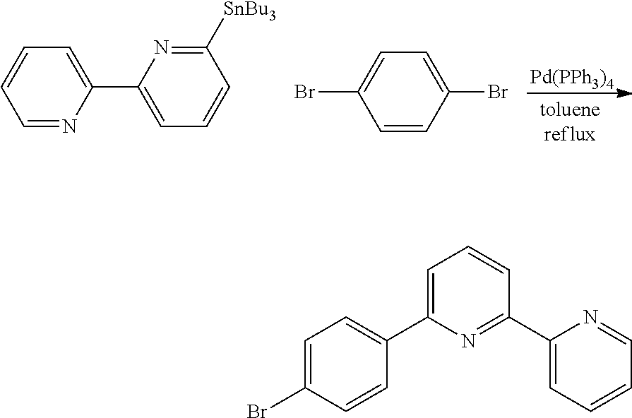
[Pd(PPh3)4].C1=CC=NC(C2=CC=CC([SnBu3])=N2)=C1.C1=C(Br)C=CC(Br)=C1.C1=C(Br)C=CC(C2=CC=CC(C3=CC=CC=N3)=N2)=C1
